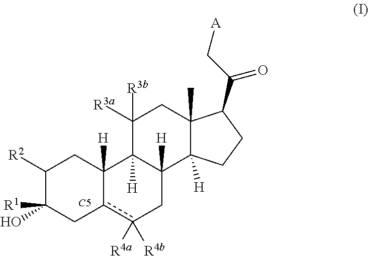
C1([R2])C(O)([R1])Cc2c([R4a])([R4b])CC3([H])C([H])(C2([H])C1)C([R3a])([R3b])CC1(C)C3([H])CCC1C(=O)C[A].[C5]
